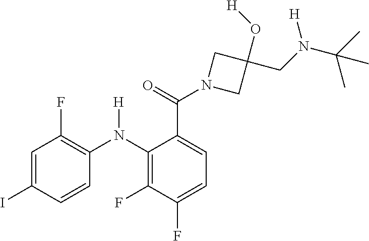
C1=C(C(N2CC(O[H])(CN(C(C)(C)C)[H])C2)=O)C(N(C2=C(F)C=C(I)C=C2)[H])=C(F)C(F)=C1
